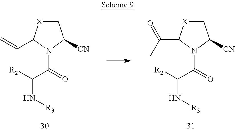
N1(C(=O)C([R2])N[R3])C([CN])C[X]C1C(C)=O.N1(C(=O)C([R2])N[R3])C([CN])C[X]C1C=C
